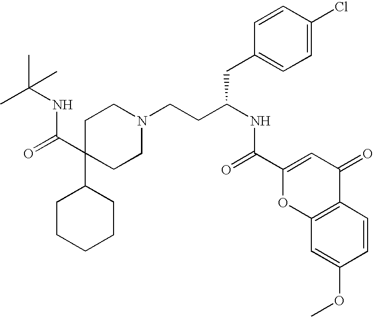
C1CCCCC1C1(C(=O)NC(C)(C)C)CCN(CCC(NC(=O)C2=CC(=O)C3=C(O2)C=C(OC)C=C3)CC2=CC=C(Cl)C=C2)CC1
